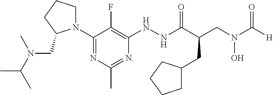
N1(C2=NC(C)=NC(NNC(C(CN(C([H])=O)O)CC3CCCC3)=O)=C2F)CCCC1CN(C(C)C)C
